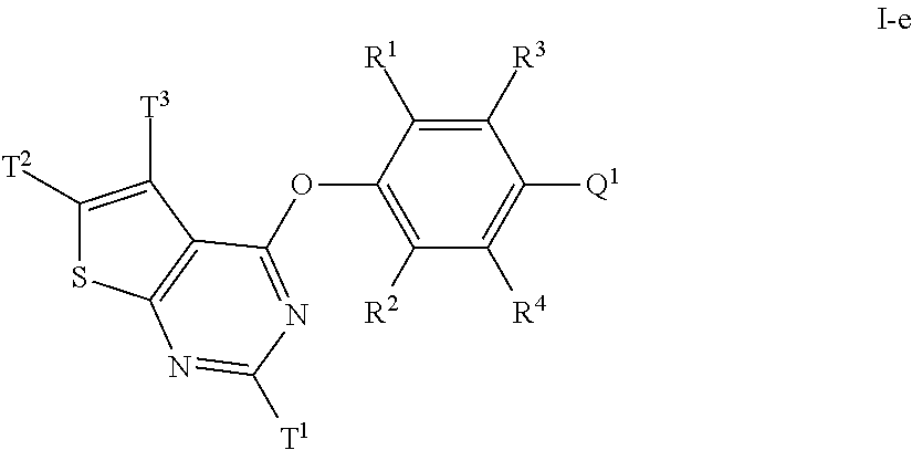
C1([R3])=C([R1])C(OC2=NC([T1])=NC3=C2C([T3])=C([T2])S3)=C([R2])C([R4])=C1[Q1]
